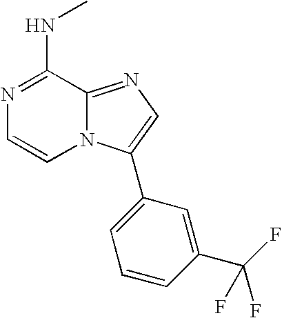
N1=C(NC)C2=NC=C(C3=CC=CC(C(F)(F)F)=C3)N2C=C1
